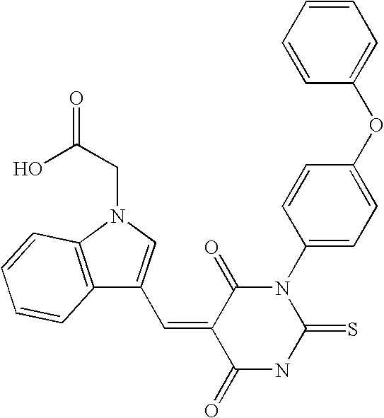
C1=CC=CC(OC2=CC=C(N3C(=O)C(=CC4=CN(CC(O)=O)C5=C4C=CC=C5)C(=O)NC3=S)C=C2)=C1
